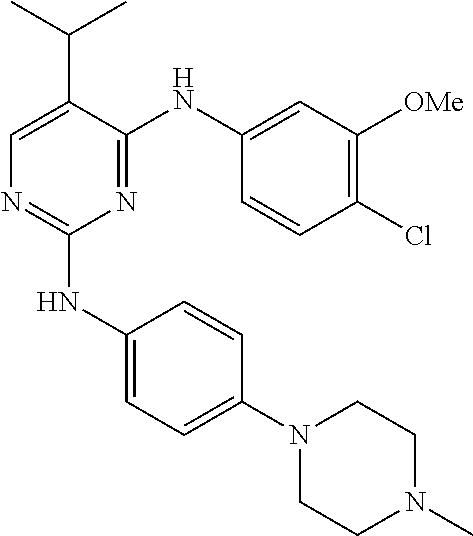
C1=C(C(C)C)C(NC2=CC([OMe])=C(Cl)C=C2)=NC(NC2=CC=C(N3CCN(C)CC3)C=C2)=N1
